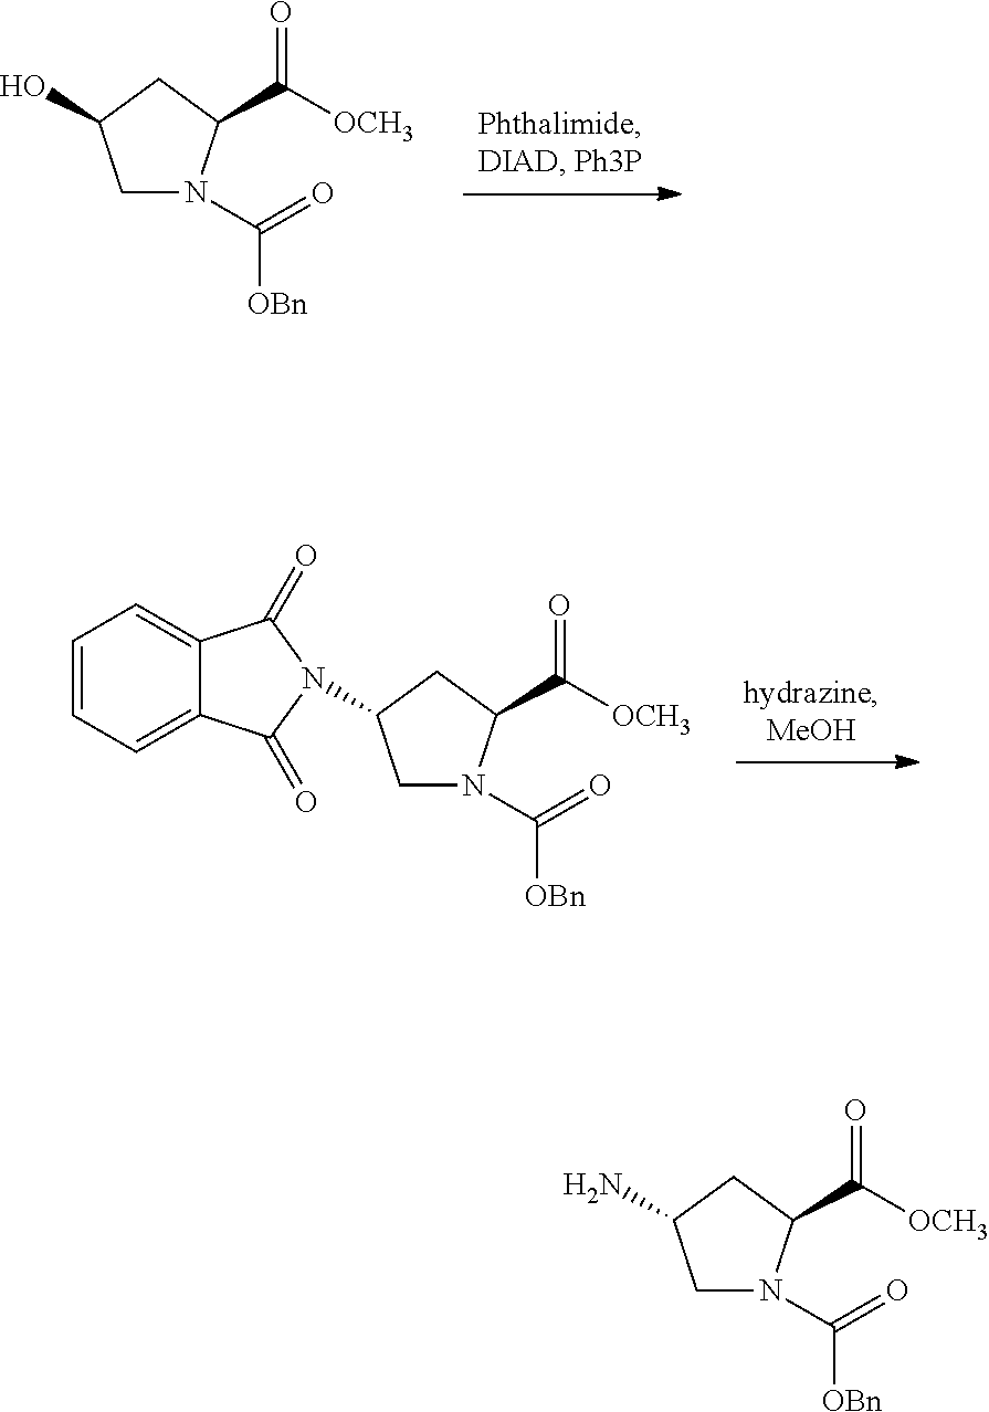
C1N(C([OBn])=O)C(C(=O)[OCH3])CC1O.C1=CC=C2C(=C1)C(=O)N(C1CN(C([OBn])=O)C(C(=O)[OCH3])C1)C2=O.C1N(C([OBn])=O)C(C(=O)[OCH3])CC1N
